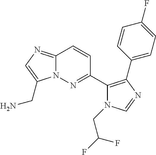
C12=NC=C(CN)N1N=C(C1=C(C3=CC=C(F)C=C3)N=CN1CC(F)F)C=C2
